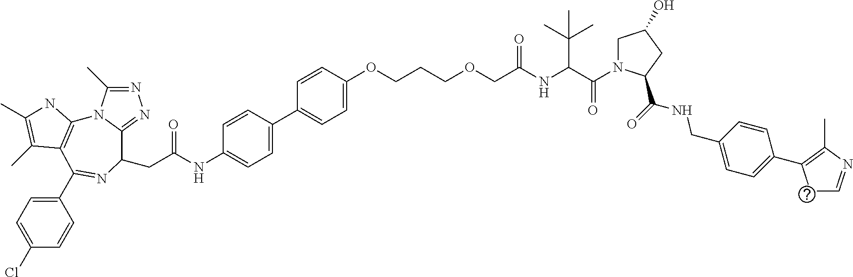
N1=C(C)N2C(=N1)C(CC(NC1=CC=C(C3=CC=C(OCCCOCC(=O)NC(C(C)(C)C)C(N4CC(O)CC4C(=O)NCC4=CC=C(C5=C(C)N=CC5)C=C4)=O)C=C3)C=C1)=O)N=C(C1=CC=C(Cl)C=C1)C1=C2NC(C)=C1C
